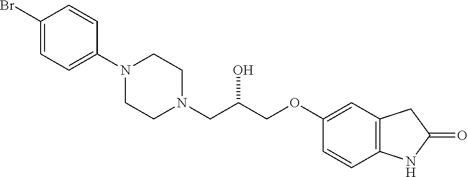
C1(Br)=CC=C(N2CCN(CC(COC3=CC4=C(C=C3)NC(=O)C4)O)CC2)C=C1
